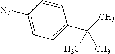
C1=C(C(C)(C)C)C=CC([X7])=C1
